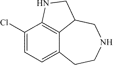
C1(Cl)=CC=C2C3=C1NCC3CNCC2
